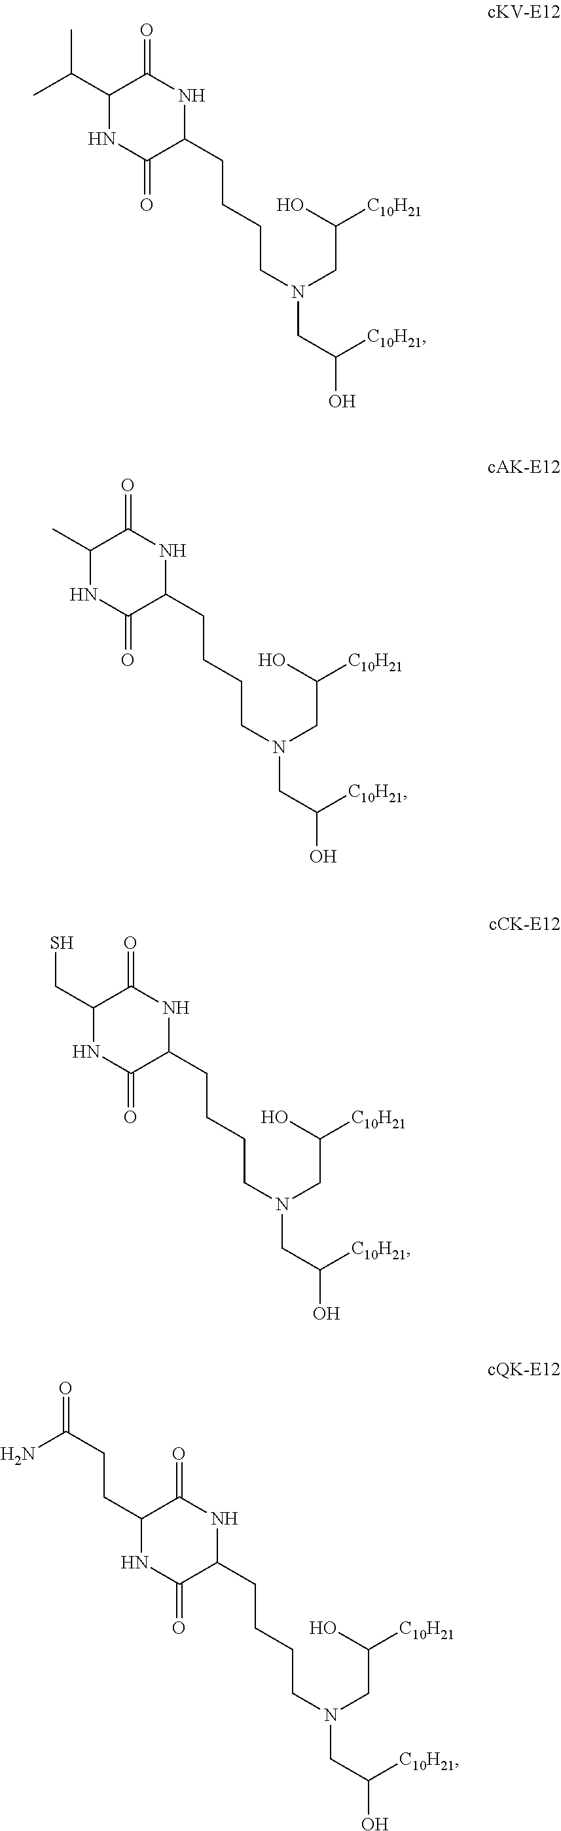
C1(C(C)C)NC(=O)C(CCCCN(CC([C10H21])O)CC(O)[C10H21])NC1=O.C1(C)NC(=O)C(CCCCN(CC([C10H21])O)CC(O)[C10H21])NC1=O.C1(CS)NC(=O)C(CCCCN(CC([C10H21])O)CC(O)[C10H21])NC1=O.C1(CCC(=O)N)NC(=O)C(CCCCN(CC([C10H21])O)CC(O)[C10H21])NC1=O
